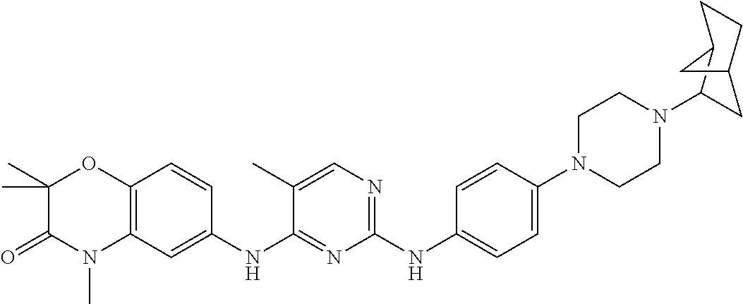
C1(NC2=CC=C(N3CCN(C4CC5CCC4C5)CC3)C=C2)=NC=C(C)C(NC2=CC3=C(C=C2)OC(C)(C)C(=O)N3C)=N1
